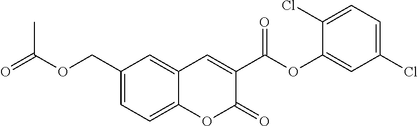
C1(COC(=O)C)=CC=C2C(=C1)C=C(C(OC1=CC(Cl)=CC=C1Cl)=O)C(=O)O2
